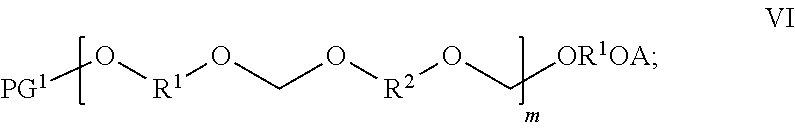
[PG1]O[R1]OCO[R2]OC[OR1OA]
